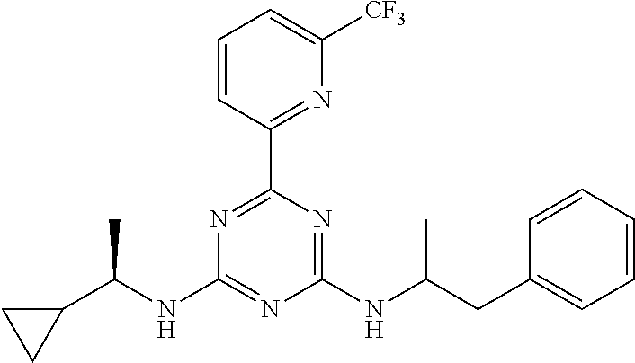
N1=C(C2=NC([CF3])=CC=C2)N=C(NC(CC2=CC=CC=C2)C)N=C1NC(C1CC1)C
